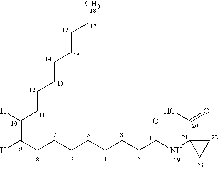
CCCCCCCCC(=C(CCCCCCCC(NC1(C(=O)O)CC1)=O)[H])[H]
